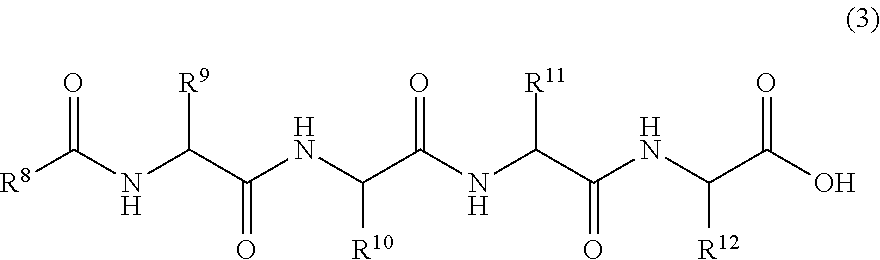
[R8]C(NC(C(NC(C(NC(C(=O)NC(C(O)=O)[R12])[R11])=O)[R10])=O)[R9])=O
